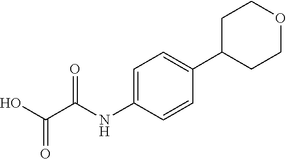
C1(C2CCOCC2)=CC=C(NC(C(O)=O)=O)C=C1
